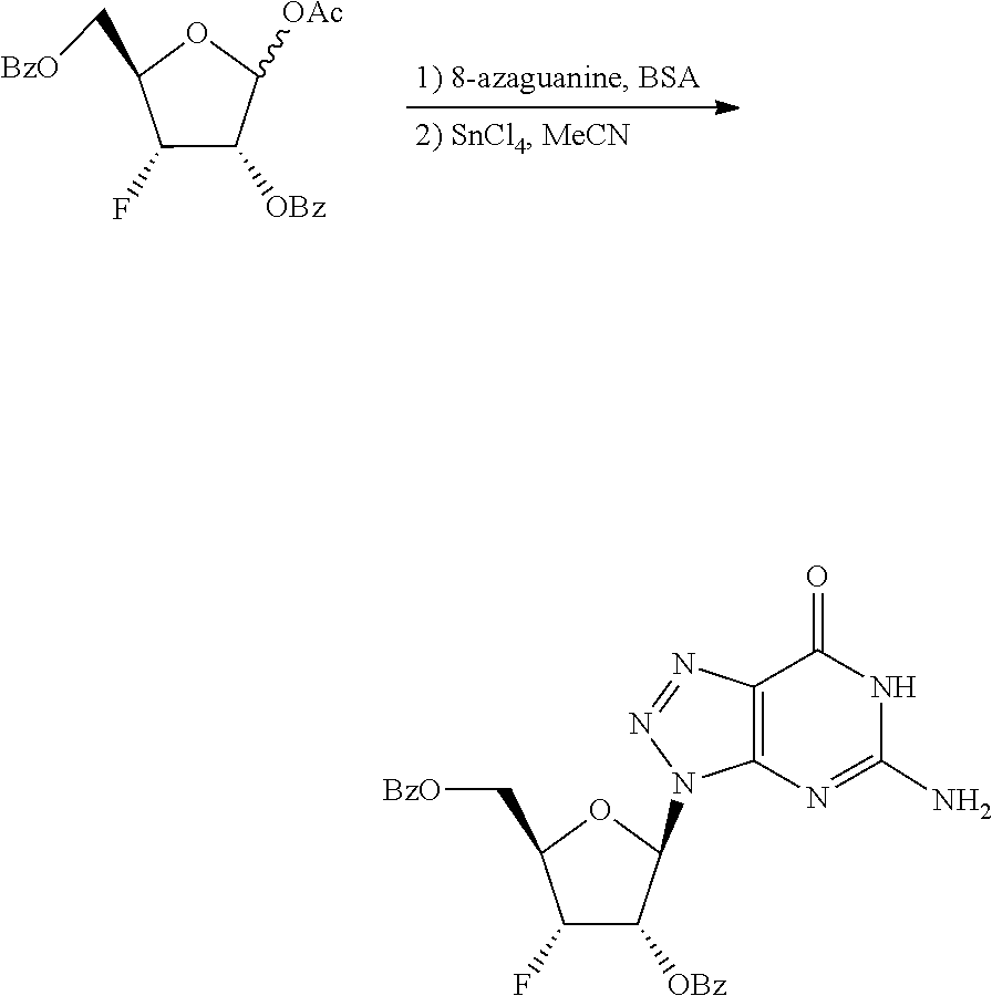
C(C1C(F)C([OBz])C([OAc])O1)[BzO].N1(C2OC(C[BzO])C(F)C2[OBz])N=NC2=C1N=C(N)NC2=O
